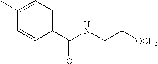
C1(C(NCC[OCH3])=O)=CC=C(C)C=C1
